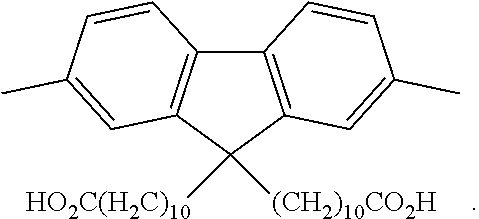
C12=C(C([HO2C(H2C)10])([(CH2)10CO2H])C3=C1C=CC(C)=C3)C=C(C)C=C2
